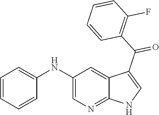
C1(NC2=CC=CC=C2)=CN=C2C(=C1)C(C(C1=C(F)C=CC=C1)=O)=CN2
